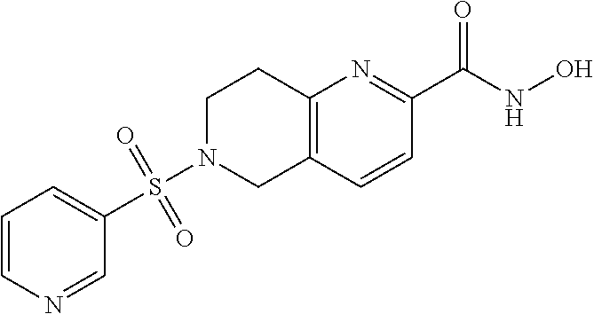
C12=C(N=C(C(NO)=O)C=C1)CCN(S(C1=CC=CN=C1)(=O)=O)C2
